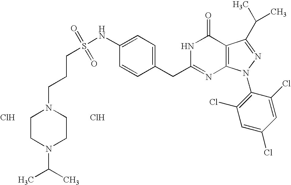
Cl.N(C1=CC=C(CC2=NC3=C(C(=O)N2)C(C(C)C)=NN3C2=C(Cl)C=C(Cl)C=C2Cl)C=C1)S(CCCN1CCN(C(C)C)CC1)(=O)=O.Cl
